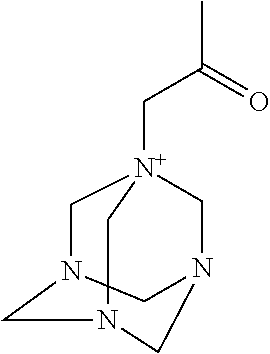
C1N2CN(C[N+]1(C)CC(=O)C)CNC2
